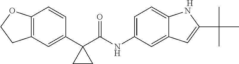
C12=C(C=C(C3(C(NC4=CC=C5C(=C4)C=C(C(C)(C)C)N5)=O)CC3)C=C1)CCO2.[H]
